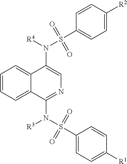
N(C1=CN=C(N(S(C2=CC=C([R1])C=C2)(=O)=O)[R3])C2=CC=CC=C12)([R4])S(C1=CC=C([R2])C=C1)(=O)=O
